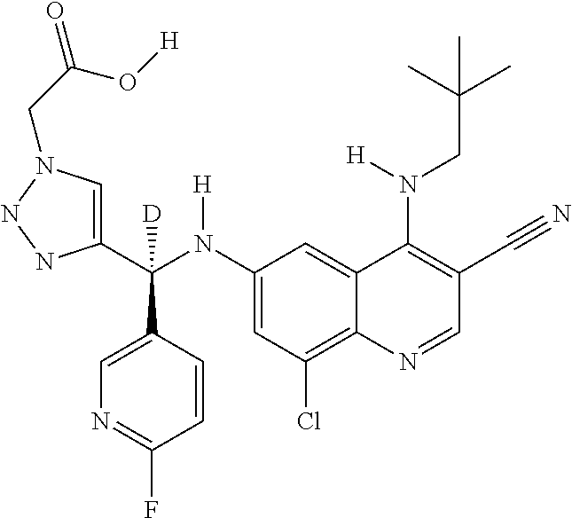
C1(N(C(C2=CN(CC(=O)O[H])NN2)(C2=CN=C(F)C=C2)[D])[H])=CC(Cl)=C2C(=C1)C(N(CC(C)(C)C)[H])=C(C#N)C=N2
